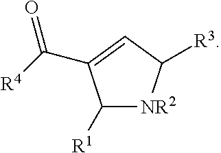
C1([R1])[NR2]C([R3])C=C1C([R4])=O
